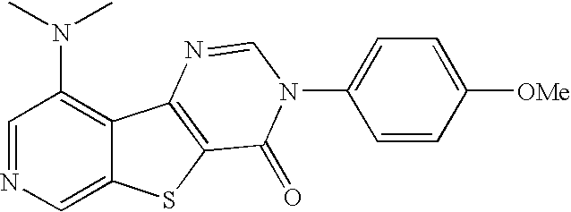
C1=NC=C2C(=C1N(C)C)C1=C(S2)C(=O)N(C2=CC=C([OMe])C=C2)C=N1
